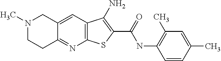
C12=C(C=C3C(=N1)CCN(C)C3)C(N)=C(C(=O)NC1=C(C)C=C(C)C=C1)S2
